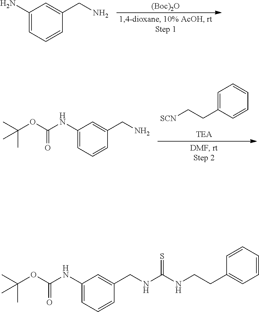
[(Boc)2O].C1(N)=CC=CC(CN)=C1.C1=C(CC[SCN])C=CC=C1.C1(NC(OC(C)(C)C)=O)=CC=CC(CN)=C1.C1(NC(OC(C)(C)C)=O)=CC=CC(CNC(NCCC2=CC=CC=C2)=S)=C1
